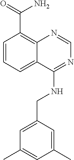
C1=C(CNC2=NC=NC3=C(C(=O)N)C=CC=C23)C=C(C)C=C1C
